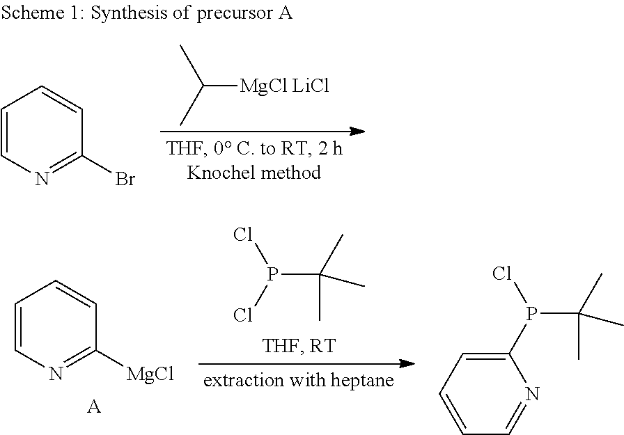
C1=CN=C([MgCl])C=C1.[A].P(C(C)(C)C)(Cl)Cl.C1(P(Cl)C(C)(C)C)=CC=CC=N1.C([MgCl LiCl])(C)C.C1=CN=C(Br)C=C1
